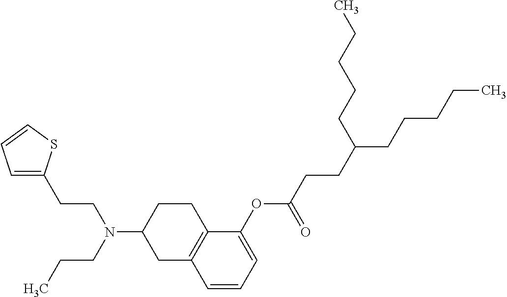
C1(OC(CCC(CCCCC)CCCCC)=O)=CC=CC2=C1CCC(N(CCC)CCC1=CC=CS1)C2
